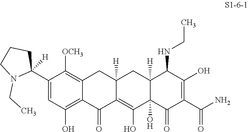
C1([OCH3])=C2CC3([H])CC4([H])C(NCC)C(O)=C(C(=O)N)C(=O)C4(O)C(O)=C3C(=O)C2=C(O)C=C1C1([H])CCCN1CC
